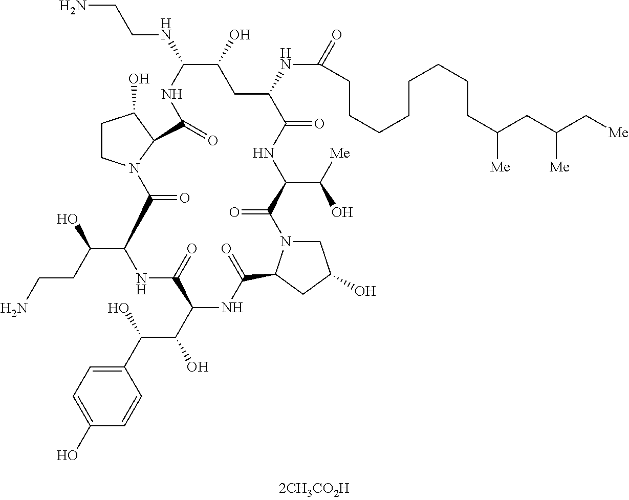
C1CN2C(C1O)C(=O)NC(NCCN)C(O)CC(NC(CCCCCCCCC(CC(C[Me])[Me])[Me])=O)C(=O)NC(C(O)[Me])C(=O)N1CC(O)CC1C(=O)NC(C(C(O)C1=CC=C(O)C=C1)O)C(=O)NC(C(O)CCN)C2=O
